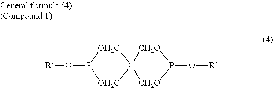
[OH2C]1C2([CH2O]P(O[R])[CH2O]2)[OH2C]P1O[R]
